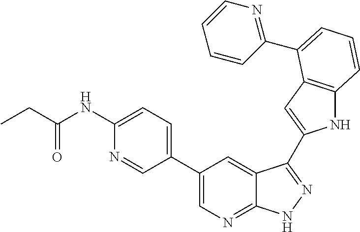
C1(C2=CN=C3C(=C2)C(C2=CC4=C(N2)C=CC=C4C2=NC=CC=C2)=NN3)=CC=C(NC(CC)=O)N=C1
